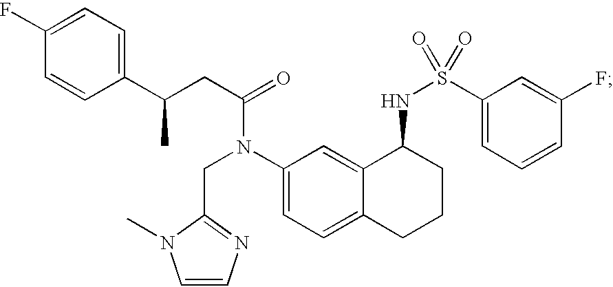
C1=CC(C(CC(=O)N(C2=CC=C3C(=C2)C(NS(=O)(C2=CC=CC(F)=C2)=O)CCC3)CC2=NC=CN2C)C)=CC=C1F
